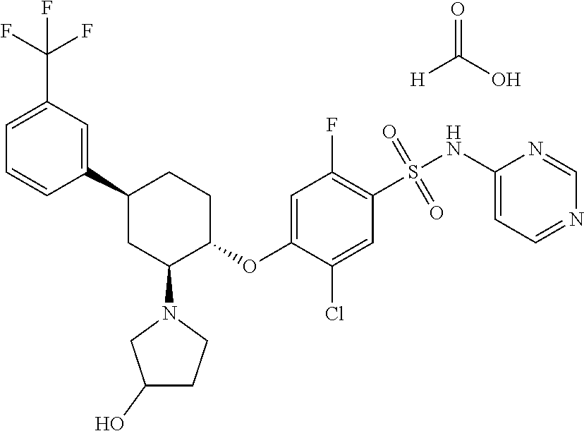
FC(F)(C1=CC=CC(C2CC(N3CCC(O)C3)C(OC3=CC(F)=C(S(=O)(=O)NC4=CC=NC=N4)C=C3Cl)CC2)=C1)F.O=C([H])O
